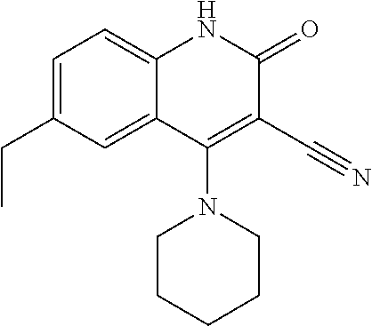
C1=C(CC)C=C2C(=C1)NC(=O)C(C#N)=C2N1CCCCC1
